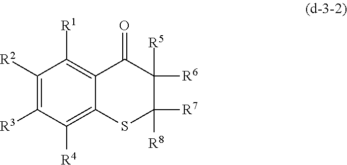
C1([R2])=C([R3])C([R4])=C2C(=C1[R1])C(=O)C([R5])([R6])C([R8])([R7])S2
